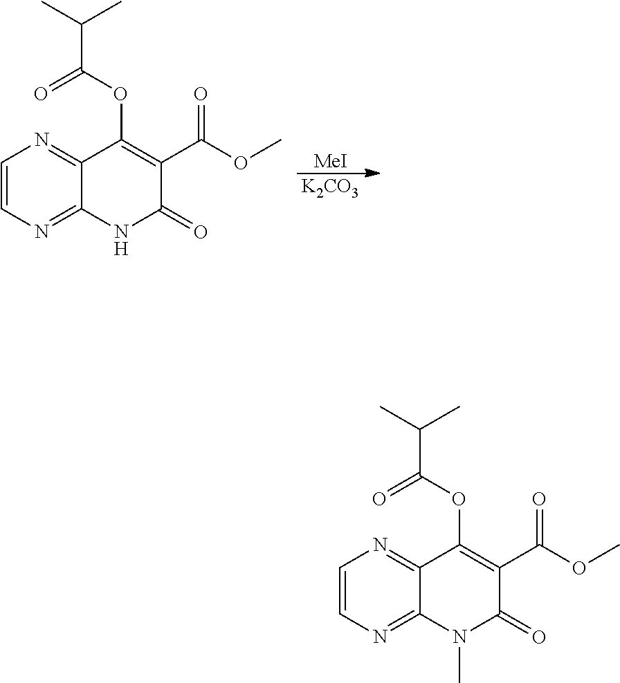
[MeI].[K2CO3].C1=CN=C2C(=N1)C(OC(=O)C(C)C)=C(C(OC)=O)C(=O)N2.C1=CN=C2C(=N1)C(OC(=O)C(C)C)=C(C(OC)=O)C(=O)N2C
